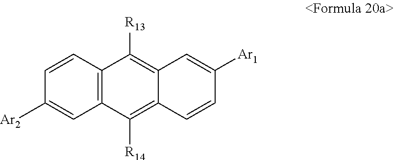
C1=CC2=C(C=C1[Ar2])C([R14])=C1C(=C2[R13])C=C([Ar1])C=C1
